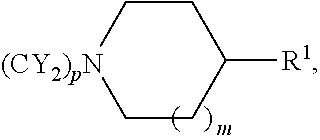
C1C[(CY2)pN]CCC1[R1]
